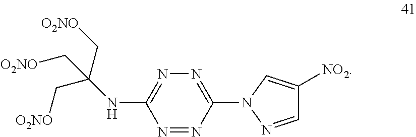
N1=C(NC(C[O2NO])(C[O2NO])C[O2NO])N=NC(N2N=CC([NO2])=C2)=N1
